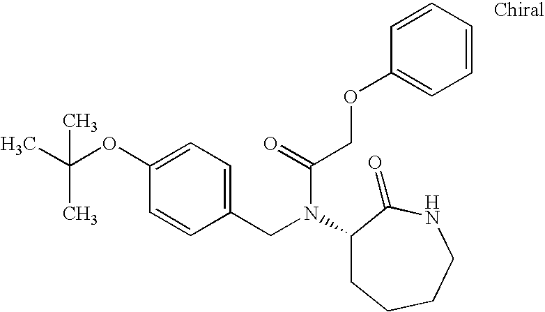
C1(OC(C)(C)C)=CC=C(CN(C2CCCCNC2=O)C(COC2=CC=CC=C2)=O)C=C1
